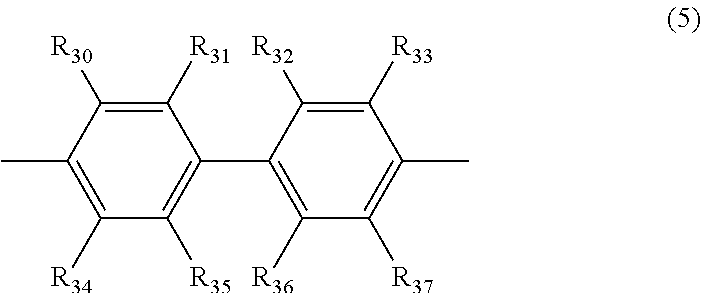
CC1=C([R34])C([R35])=C(C2=C([R36])C([R37])=C(C)C([R33])=C2[R32])C([R31])=C1[R30]
